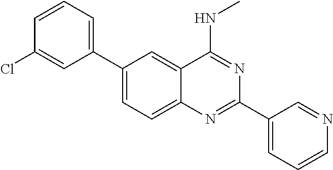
C1=C(Cl)C=CC=C1C1=CC=C2C(=C1)C(NC)=NC(C1=CC=CN=C1)=N2
